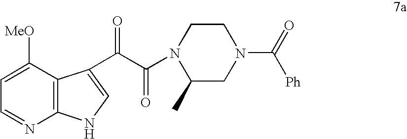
C1=C([MeO])C2=C(N=C1)NC=C2C(C(N1C(C)CN(C(=O)[Ph])CC1)=O)=O
